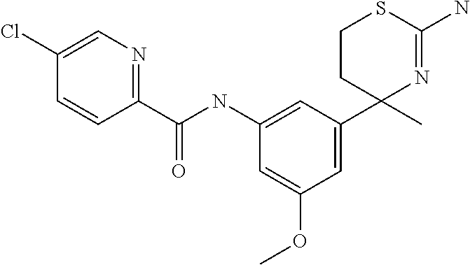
C1=C(C2(C)N=C(N)SCC2)C=C(NC(=O)C2=NC=C(Cl)C=C2)C=C1OC
